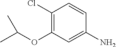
C1(Cl)=C(OC(C)C)C=C(N)C=C1
